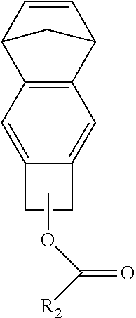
C1=CC2C3=C(C1C2)C=C1C(=C3)CC1.COC([R2])=O
